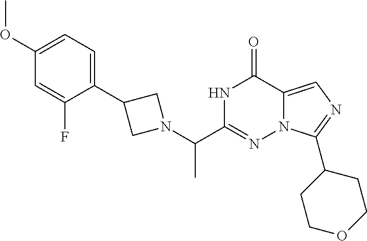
N1C(C(N2CC(C3=CC=C(OC)C=C3F)C2)C)=NN2C(=CN=C2C2CCOCC2)C1=O
